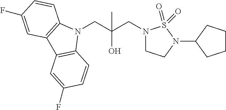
N1(CC(CN2CCN(C3CCCC3)S2(=O)=O)(O)C)C2=C(C3=C1C=CC(F)=C3)C=C(F)C=C2
